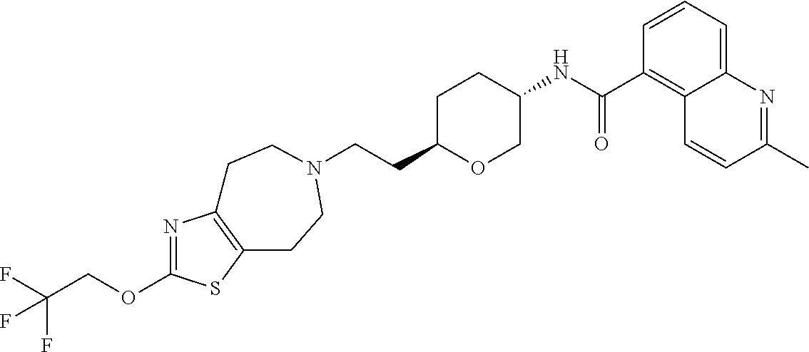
C(CC1OCC(NC(C2=C3C(=CC=C2)N=C(C)C=C3)=O)CC1)N1CCC2=C(N=C(OCC(F)(F)F)S2)CC1
